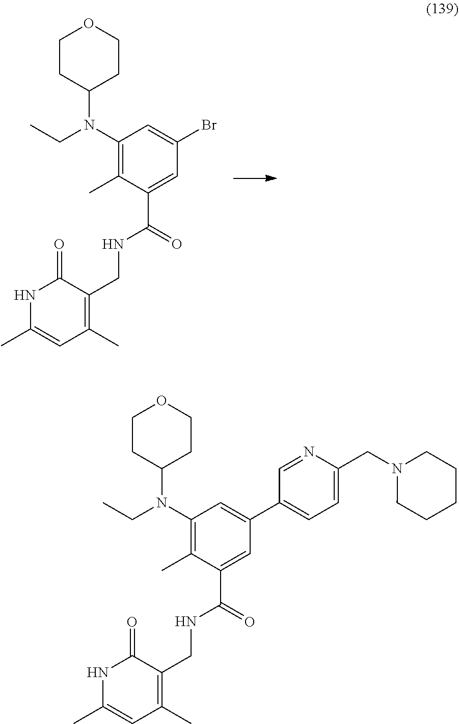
C1CC(N(CC)C2=C(C)C(C(=O)NCC3=C(C)C=C(C)NC3=O)=CC(Br)=C2)CCO1.C1CC(N(CC)C2=C(C)C(C(=O)NCC3=C(C)C=C(C)NC3=O)=CC(C3=CC=C(CN4CCCCC4)N=C3)=C2)CCO1
